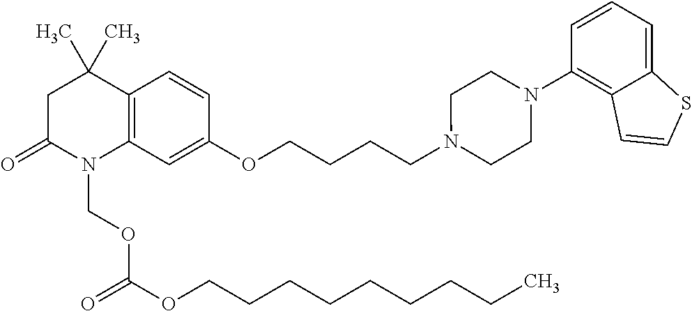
C1C(=O)N(COC(OCCCCCCCCC)=O)C2=C(C1(C)C)C=CC(OCCCCN1CCN(C3=C4C(=CC=C3)SC=C4)CC1)=C2
